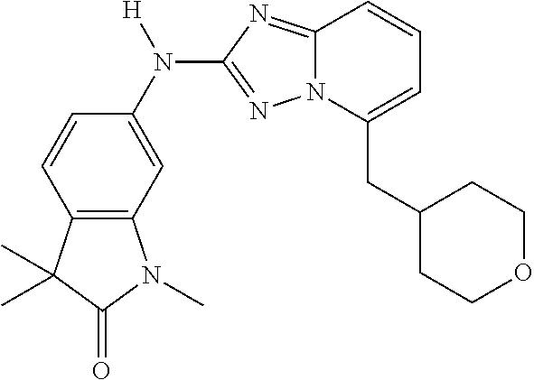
C12=C(C=C(N([H])C3=NN4C(=N3)C=CC=C4CC3CCOCC3)C=C1)N(C)C(=O)C2(C)C
